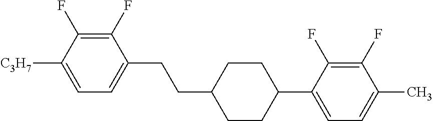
C1(F)=C(F)C([C3H7])=CC=C1CCC1CCC(C2=CC=C(C)C(F)=C2F)CC1
